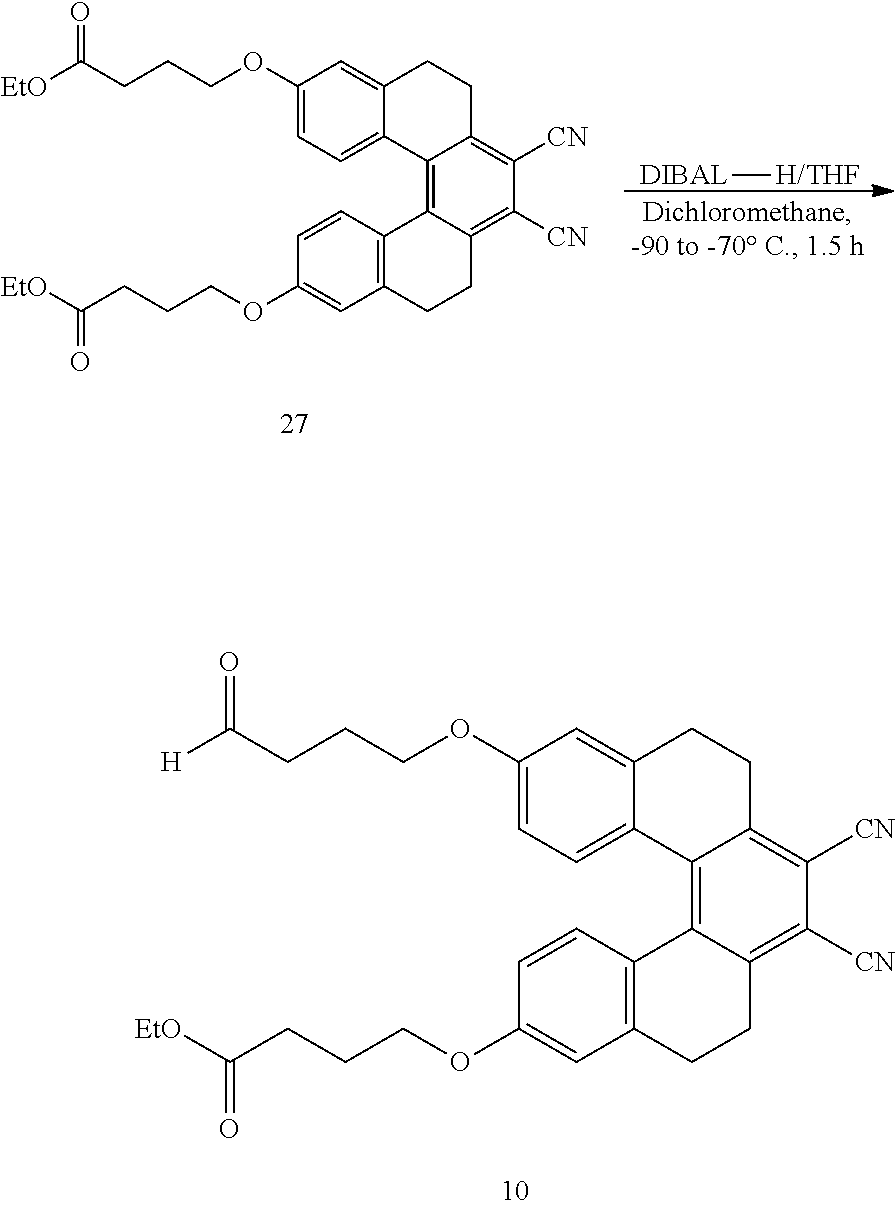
C1=C2C(=CC=C1OCCCC([H])=O)C1=C3C(=C([CN])C([CN])=C1CC2)CCC1=C3C=CC(OCCCC([EtO])=O)=C1.[DIBAL][H/THF].C1=C2C(=CC=C1OCCCC([EtO])=O)C1=C3C(=C([CN])C([CN])=C1CC2)CCC1=C3C=CC(OCCCC([EtO])=O)=C1
